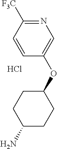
Cl.C1([F3C])=NC=C(OC2CCC(N)CC2)C=C1
